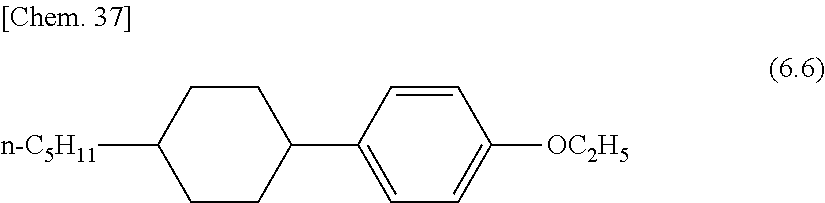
C1CC([n-C5H11])CCC1C1=CC=C([OC2H5])C=C1
